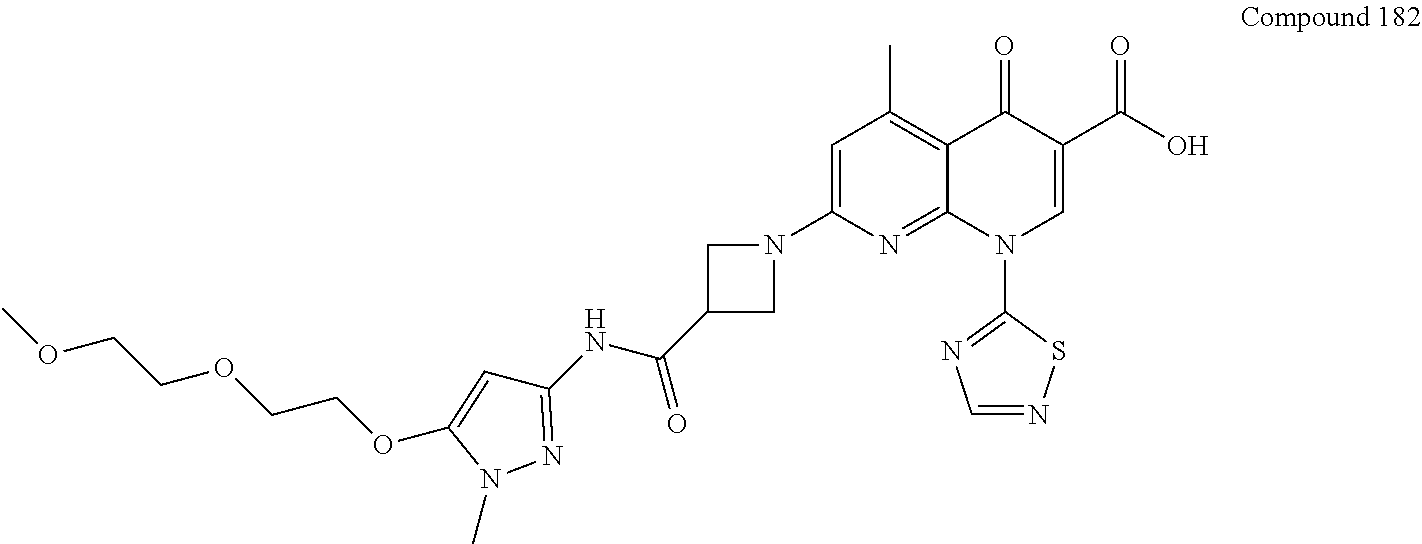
C1=C(OCCOCCOC)N(C)N=C1NC(=O)C1CN(C2=CC(C)=C3C(=N2)N(C2=NC=NS2)C=C(C(O)=O)C3=O)C1
